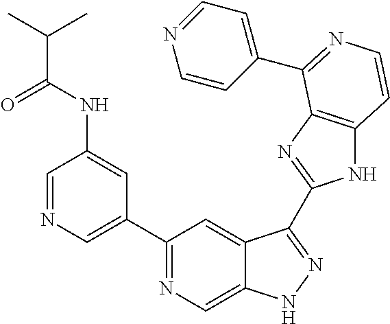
C1=NC=C(C2=NC=C3C(=C2)C(C2=NC4=C(N2)C=CN=C4C2=CC=NC=C2)=NN3)C=C1NC(C(C)C)=O
